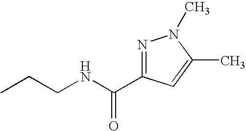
C(NCCC)(=O)C1=NN(C)C(C)=C1
